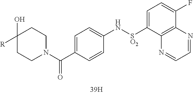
C1(O)([R])CCN(C(C2=CC=C(N[SO2]C3=CC=C(F)C4=C3N=CC=N4)C=C2)=O)CC1
